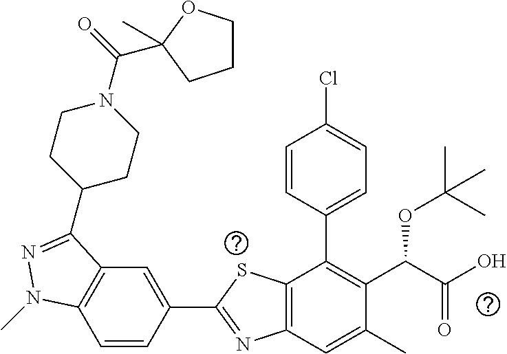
C1=CC(C2=NC3=C(S2)C(C2=CC=C(Cl)C=C2)=C(C(C(O)=O)OC(C)(C)C)C(C)=C3)=CC2=C1N(C)N=C2C1CCN(C(=O)C2(C)OCCC2)CC1
